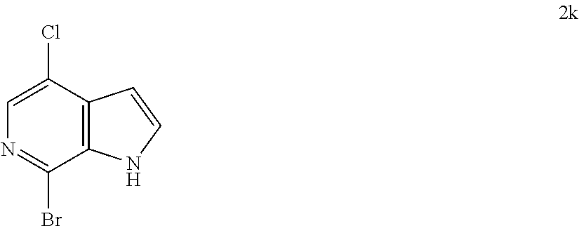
C1=C(Cl)C2=C(C(Br)=N1)NC=C2
